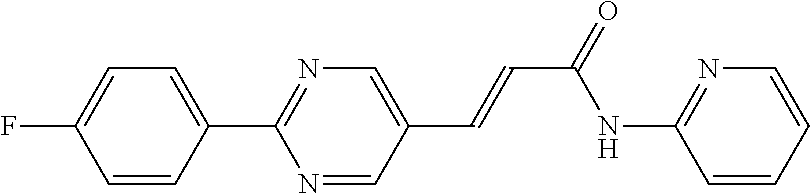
C1(C2=NC=C(C=CC(=O)NC3=NC=CC=C3)C=N2)=CC=C(F)C=C1
